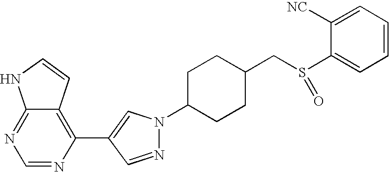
C12=NC=NC(C3=CN(C4CCC(CS(C5=CC=CC=C5[NC])=O)CC4)N=C3)=C1C=CN2
